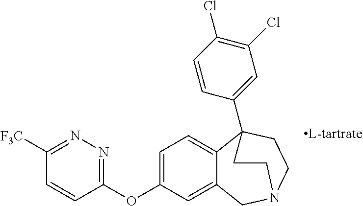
C1(OC2=NN=C([F3C])C=C2)=CC=C2C(=C1)CN1CCC2(C2=CC(Cl)=C(Cl)C=C2)CC1
